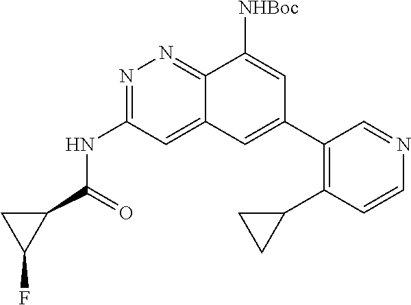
FC1C(C(NC2=NN=C3C(=C2)C=C(C2=C(C4CC4)C=CN=C2)C=C3[NHBoc])=O)C1
